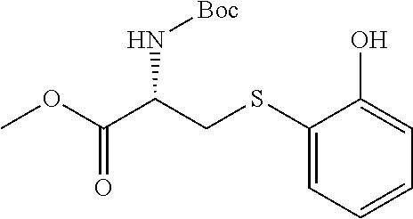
O(C(C(CSC1=CC=CC=C1O)N[Boc])=O)C
